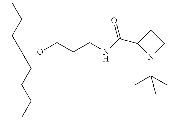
CC(OCCCNC(C1N(C(C)(C)C)CC1)=O)(CCC)CCCC
